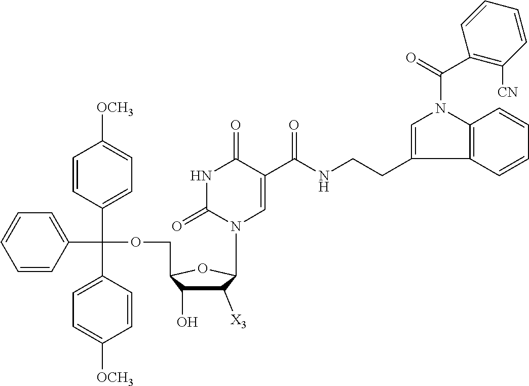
C1([X3])C(O)C(COC(C2=CC=CC=C2)(C2=CC=C([OCH3])C=C2)C2=CC=C([OCH3])C=C2)OC1N1C=C(C(NCCC2=CN(C(=O)C3=C([CN])C=CC=C3)C3=C2C=CC=C3)=O)C(=O)NC1=O
